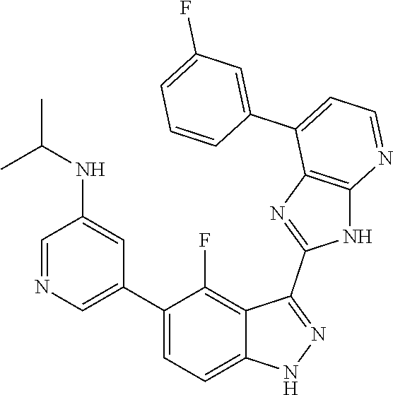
C1=NC=C(C2=CC=C3C(=C2F)C(C2=NC4=C(N2)N=CC=C4C2=CC(F)=CC=C2)=NN3)C=C1NC(C)C
